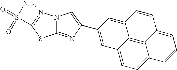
C12=NC(C3=CC4=CC=C5C6=C4C(=C3)C=CC6=CC=C5)=CN1N=C(S(=O)(=O)N)S2
